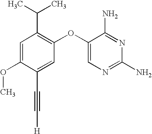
C1=C(OC)C(C#C[H])=CC(OC2=CN=C(N)N=C2N)=C1C(C)C
